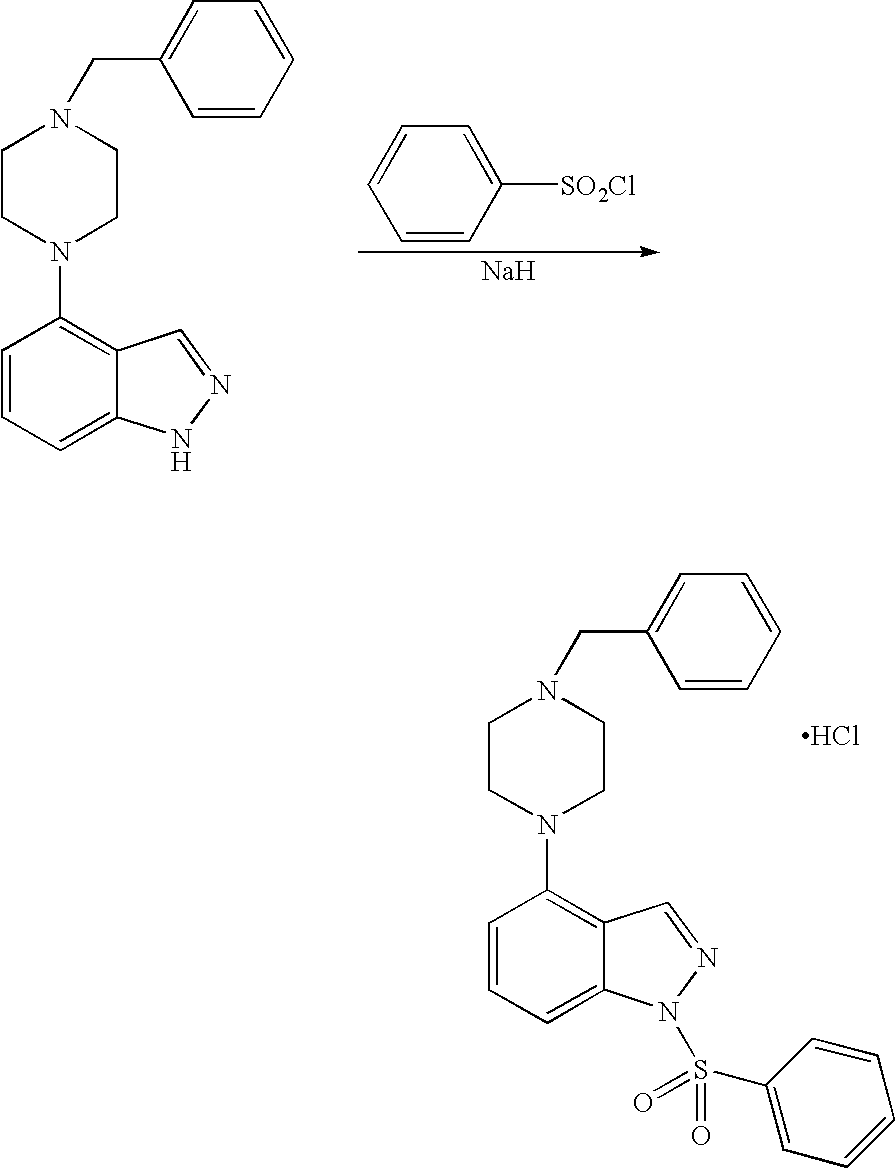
C1=CC=CC=C1CN1CCN(C2=C3C(=CC=C2)N(S(=O)(=O)C2=CC=CC=C2)N=C3)CC1.Cl.C1=C([SO2Cl])C=CC=C1.[Na].C1=CC=CC=C1CN1CCN(C2=C3C(=CC=C2)NN=C3)CC1
